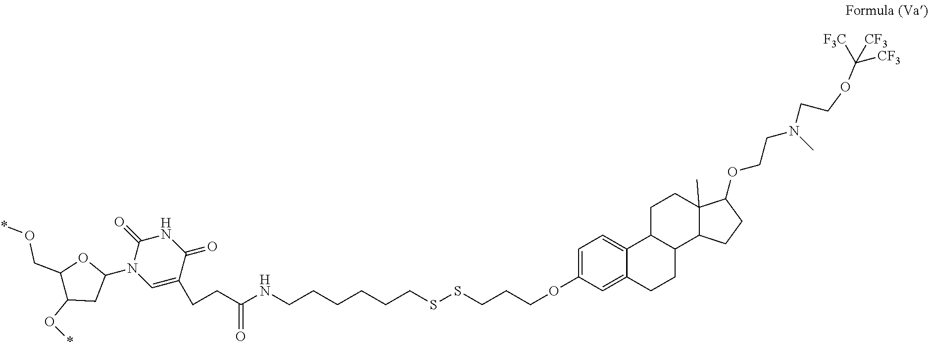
C1=C(OCCCSSCCCCCCNC(CCC2=CN(C3CC(O*)C(CO*)O3)C(=O)NC2=O)=O)C=C2C(=C1)C1C(CC2)C2C(C)(CC1)C(OCCN(CCOC([CF3])([CF3])[F3C])C)CC2
